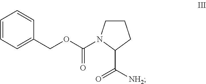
[NH2]C(=O)C1CCCN1C(OCC1=CC=CC=C1)=O
